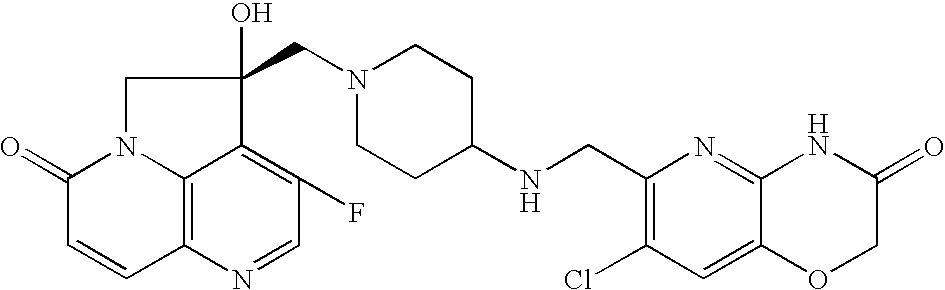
C12=C3N(C(=O)C=C1)CC(O)(CN1CCC(NCC4=C(Cl)C=C5C(=N4)NC(=O)CO5)CC1)C3=C(F)C=N2
